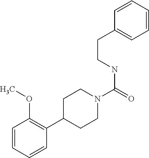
C1=CC=CC=C1CCNC(=O)N1CCC(C2=C(OC)C=CC=C2)CC1
